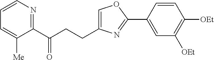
C1=C(CCC(C2=NC=CC=C2[Me])=O)N=C(C2=CC([OEt])=C([OEt])C=C2)O1
